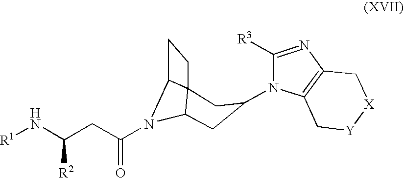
C1([R3])=NC2=C(N1C1CC3N(C(CC(N[R1])[R2])=O)C4C3(CC4)C1)C[Y][X]C2
